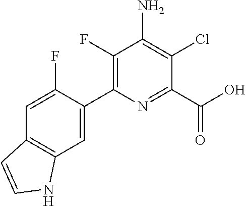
C1(F)=C(C2=CC3=C(C=C2F)C=CN3)N=C(C(O)=O)C(Cl)=C1N
